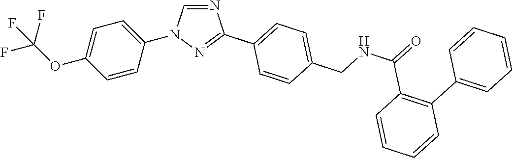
C1=CC(N2C=NC(C3=CC=C(CNC(=O)C4=C(C5=CC=CC=C5)C=CC=C4)C=C3)=N2)=CC=C1OC(F)(F)F
